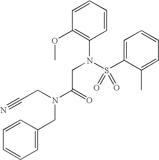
C1=CC=CC(OC)=C1N(S(C1=CC=CC=C1C)(=O)=O)CC(N(CC1=CC=CC=C1)CC#N)=O
